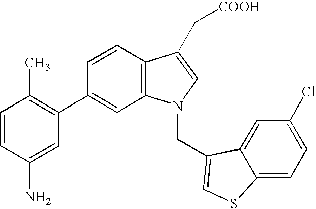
C1=CC2=C(C=C1C1=C(C)C=CC(N)=C1)N(CC1=CSC3=CC=C(Cl)C=C31)C=C2C[COOH]
